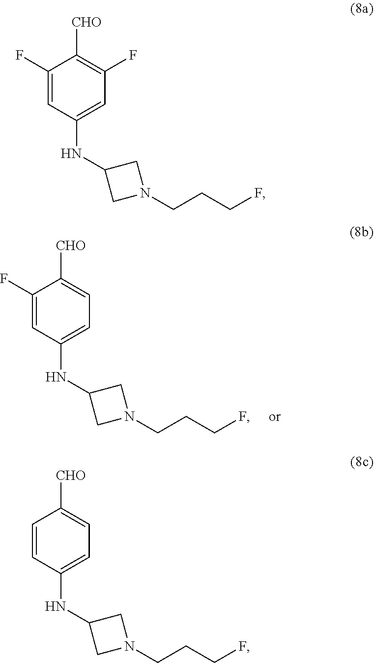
C1=C(F)C([CHO])=CC=C1NC1CN(CCCF)C1.C1=C(F)C([CHO])=C(F)C=C1NC1CN(CCCF)C1.C1=CC([CHO])=CC=C1NC1CN(CCCF)C1
